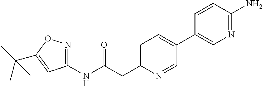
C1(NC(CC2=CC=C(C3=CN=C(N)C=C3)C=N2)=O)=NOC(C(C)(C)C)=C1
